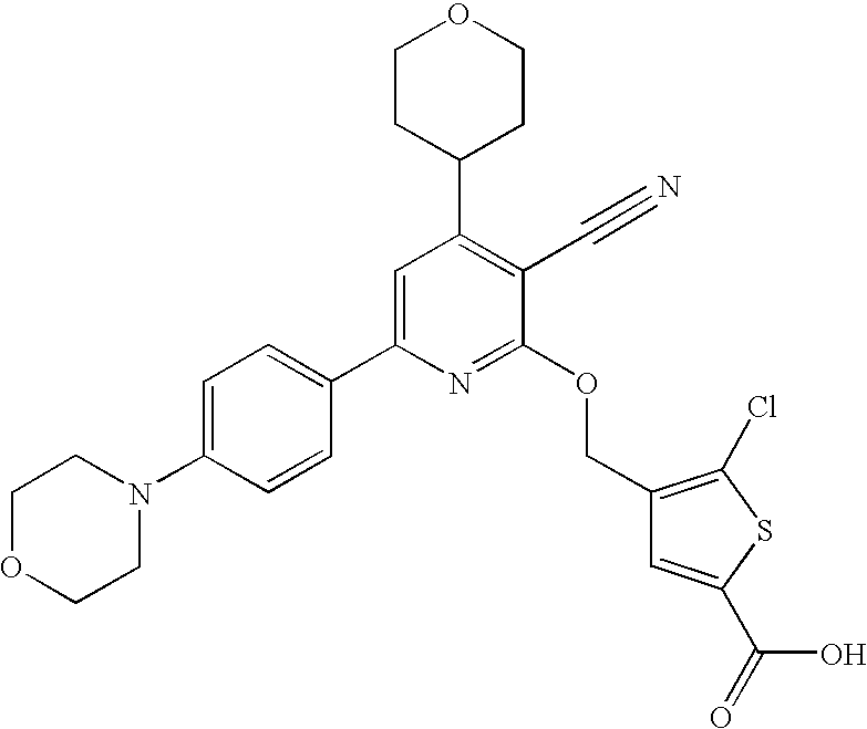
C1OCCN(C2=CC=C(C3=CC(C4CCOCC4)=C(C#N)C(OCC4=C(Cl)SC(C(=O)O)=C4)=N3)C=C2)C1
